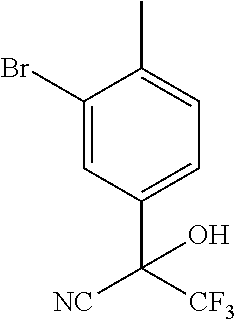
C1(Br)=CC(C([NC])([CF3])O)=CC=C1C
